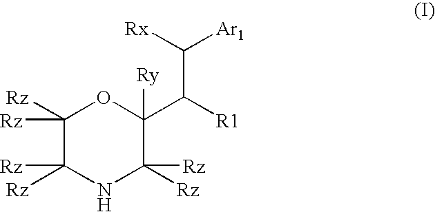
C1([Rz])([Rz])C([Rz])([Rz])NC([Rz])([Rz])C(C([R1])C([Rx])[Ar1])([Ry])O1
